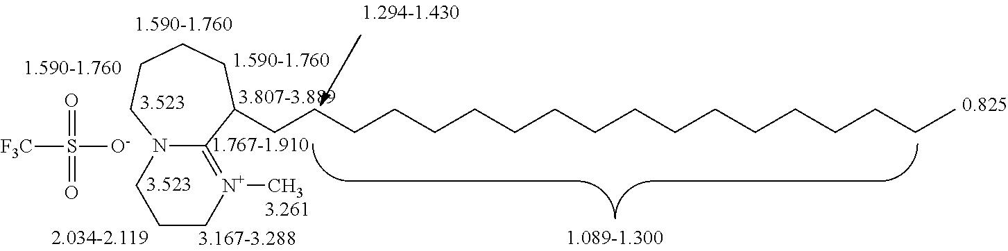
O=S(=O)([O-])[F3C].C12=[N+](C)CCCN1CCCCC2CCCCCCCCCCCCCCCCCC
